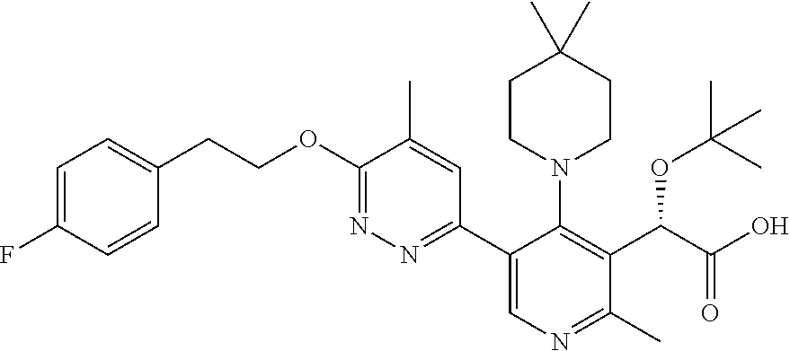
C1=C(F)C=CC(CCOC2=NN=C(C3=CN=C(C)C(C(OC(C)(C)C)C(=O)O)=C3N3CCC(C)(C)CC3)C=C2C)=C1
